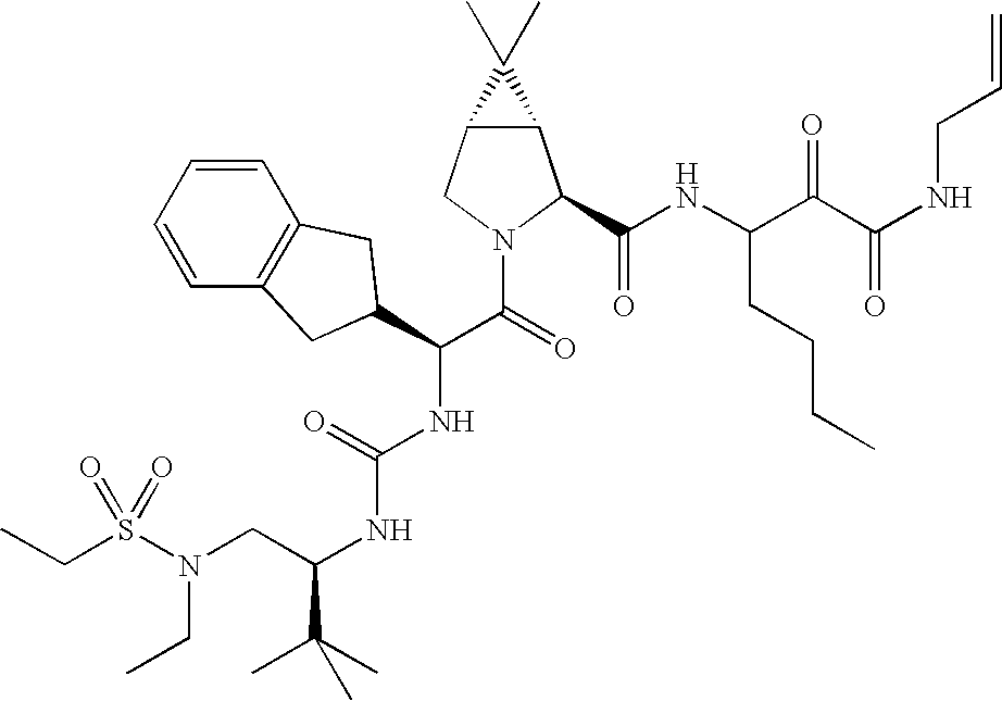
C(C)S(=O)(N(CC)CC(NC(=O)NC(C(N1C(C(=O)NC(CCCC)C(=O)C(=O)NCC=C)C2C(C1)C2(C)C)=O)C1CC2=C(C=CC=C2)C1)C(C)(C)C)=O
